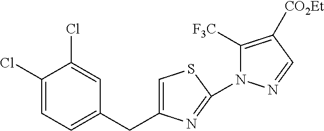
C1(Cl)=CC=C(CC2=CSC(N3C([F3C])=C([CO2Et])C=N3)=N2)C=C1Cl
